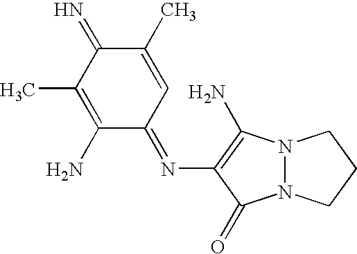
C1(N=C2C=C(C)C(=N)C(C)=C2N)=C(N)N2N(C1=O)CCC2
